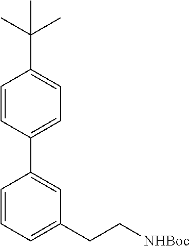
C1=CC=C(CC[NHBoc])C=C1C1=CC=C(C(C)(C)C)C=C1
